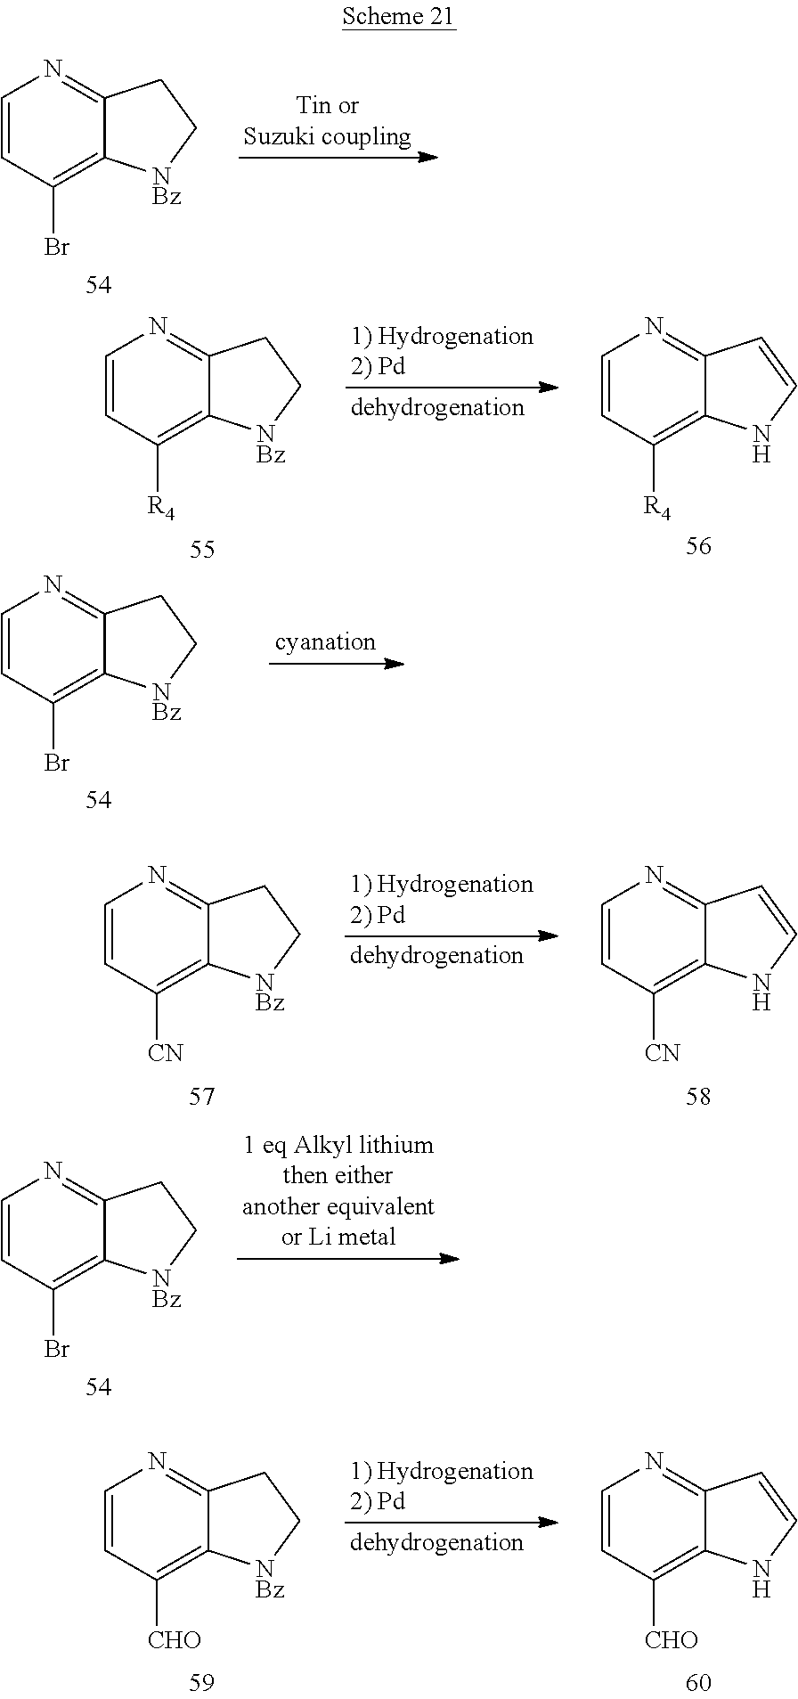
C1=CC(Br)=C2C(=N1)CC[NBz]2.C1=CC(Br)=C2C(=N1)CC[NBz]2.C1=CC([CN])=C2C(=N1)CC[NBz]2.C1=CC([CN])=C2C(=N1)C=CN2.C1=CC(Br)=C2C(=N1)CC[NBz]2.C1=CC([CHO])=C2C(=N1)CC[NBz]2.C1=CC([CHO])=C2C(=N1)C=CN2.C1=CC([R4])=C2C(=N1)CC[NBz]2.C1=CC([R4])=C2C(=N1)C=CN2
